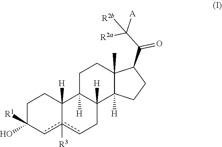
C12([H])c([R3])(cCC3([H])C1([H])CCC1(C)C3([H])CCC1C(C([A])([R2a])[R2b])=O)cC(O)([R1])CC2
